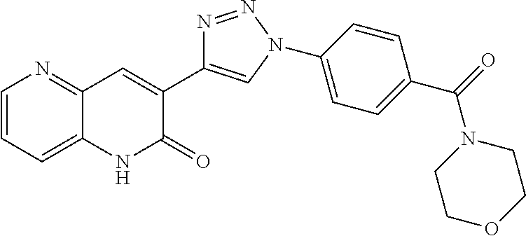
C1=CC=C2C(=N1)C=C(C1=CN(C3=CC=C(C(N4CCOCC4)=O)C=C3)N=N1)C(=O)N2
